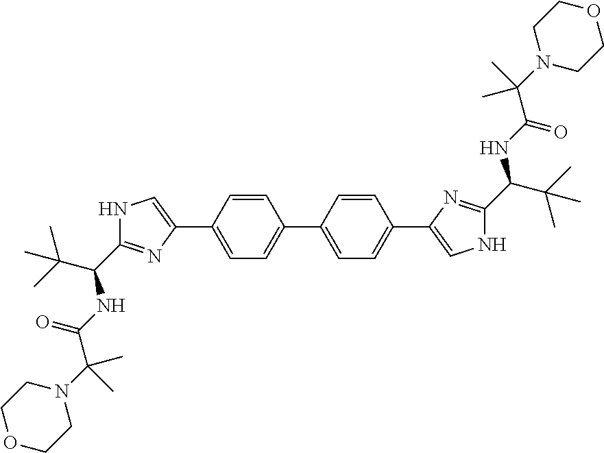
C1=CC(C2=CC=C(C3=CNC(C(C(C)(C)C)NC(C(N4CCOCC4)(C)C)=O)=N3)C=C2)=CC=C1C1=CNC(C(C(C)(C)C)NC(C(N2CCOCC2)(C)C)=O)=N1
